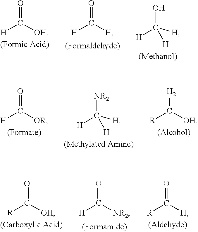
[H]C([OH])=O.[H]C([H])=O.[H]C([H])(O)[H].[H]C([OR])=O.[H]C([H])([NR2])[H].[R]C([OH])[H2].[R]C([OH])=O.[H]C([NR2])=O.[R]C([H])=O
